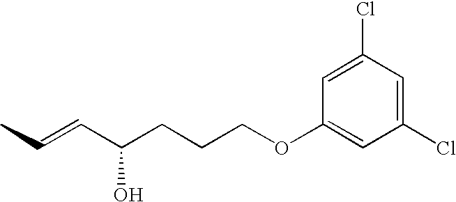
CC=CC(CCCOC1=CC(Cl)=CC(Cl)=C1)O
